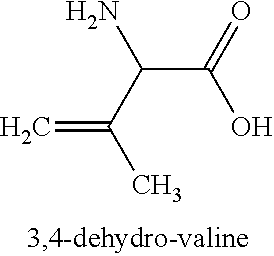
C(C(=O)O)(C(C)=C)N
